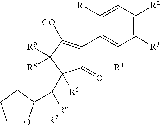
C1=C([R1])C(C2=C([GO])C([R9])([R8])C([R5])(C([R6])([R7])C3OCCC3)C2=O)=C([R4])C([R3])=C1[R2]
